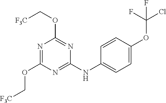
N1=C(NC2=CC=C(OC(Cl)(F)F)C=C2)N=C(OC[F3C])N=C1OC[F3C]
